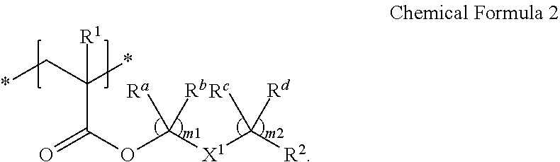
O=C(OC([X1]C([R2])([Rc])[Rd])([Ra])[Rb])C(C*)(*)[R1]
